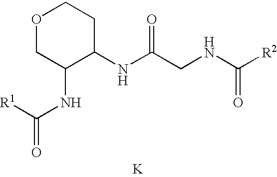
[K].N(C(CNC([R2])=O)=O)C1CCOCC1NC([R1])=O
